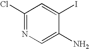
C1(Cl)=NC=C(N)C(I)=C1
